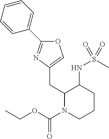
O1C(C2=CC=CC=C2)=NC(CC2N(C(OCC)=O)CCCC2NS(C)(=O)=O)=C1
